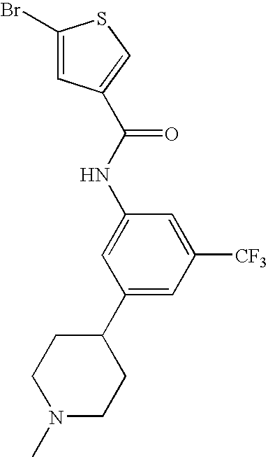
C1(Br)=CC(C(NC2=CC(C3CCN(C)CC3)=CC([CF3])=C2)=O)=CS1
